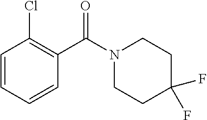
C1=CC=CC(C(N2CCC(F)(F)CC2)=O)=C1Cl
